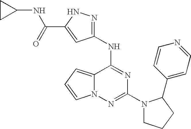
C12=CC=CN1N=C(N1CCCC1C1=CC=NC=C1)N=C2NC1=NNC(C(NC2CC2)=O)=C1
